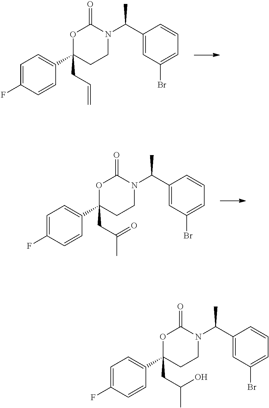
C1=C(F)C=CC(C2(CC=C)CCN(C(C3=CC(Br)=CC=C3)C)C(=O)O2)=C1.C1=C(F)C=CC(C2(CC(C)=O)CCN(C(C3=CC(Br)=CC=C3)C)C(=O)O2)=C1.C1=C(F)C=CC(C2(CC(C)O)CCN(C(C3=CC(Br)=CC=C3)C)C(=O)O2)=C1
